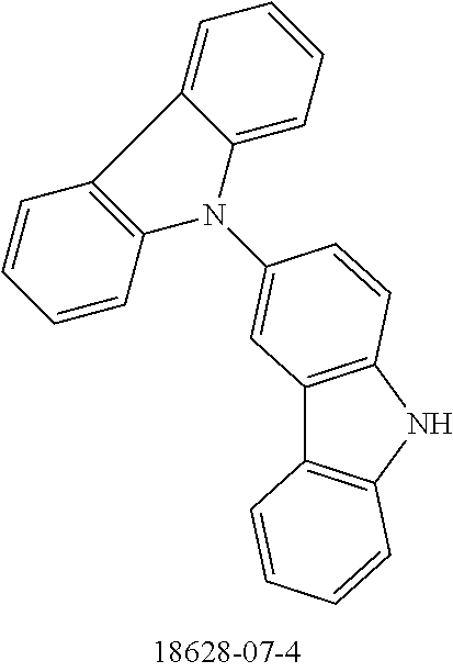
C12=C(NC3=C1C=CC=C3)C=CC(N1C3=CC=CC=C3C3=C1C=CC=C3)=C2
